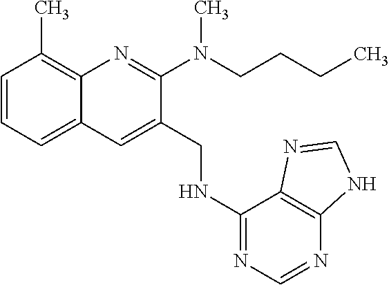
C1=CC=C2C(=C1C)N=C(N(CCCC)C)C(CNC1=NC=NC3=C1N=CN3)=C2
